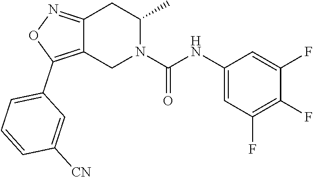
C12=NOC(C3=CC=CC([CN])=C3)=C1CN(C(NC1=CC(F)=C(F)C(F)=C1)=O)C(C)C2
